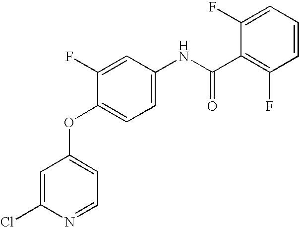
ClC1=CC(OC2=CC=C(NC(C3=C(F)C=CC=C3F)=O)C=C2F)=CC=N1
